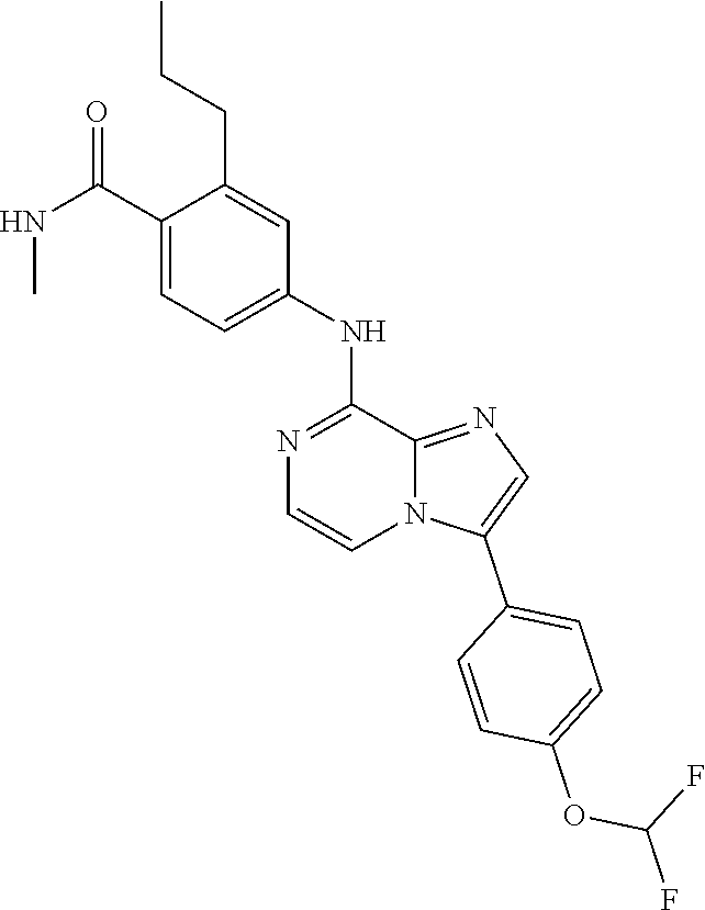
C1=C(C(=O)NC)C(CCC)=CC(NC2=NC=CN3C2=NC=C3C2=CC=C(OC(F)F)C=C2)=C1
